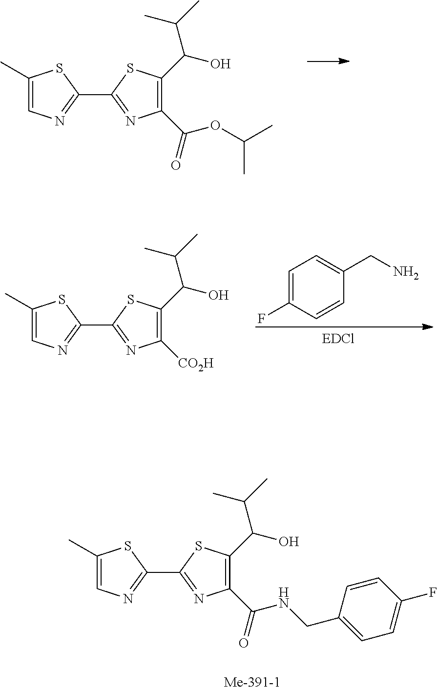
C1(C)=CN=C(C2=NC(C(OC(C)C)=O)=C(C(C(C)C)O)S2)S1.C1(C)=CN=C(C2=NC(C(NCC3=CC=C(F)C=C3)=O)=C(C(C(C)C)O)S2)S1.C1=C(F)C=CC(CN)=C1.C1(C)=CN=C(C2=NC([CO2H])=C(C(C(C)C)O)S2)S1
